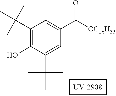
C1(C(C)(C)C)=C(O)C(C(C)(C)C)=CC(C([OC16H33])=O)=C1
